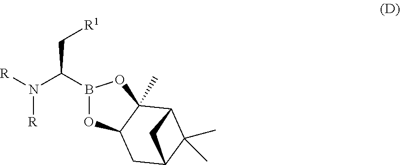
[R]N(C(B1OC2C(C)(O1)C1C(C)(C)C(C2)C1)C[R1])[R]
